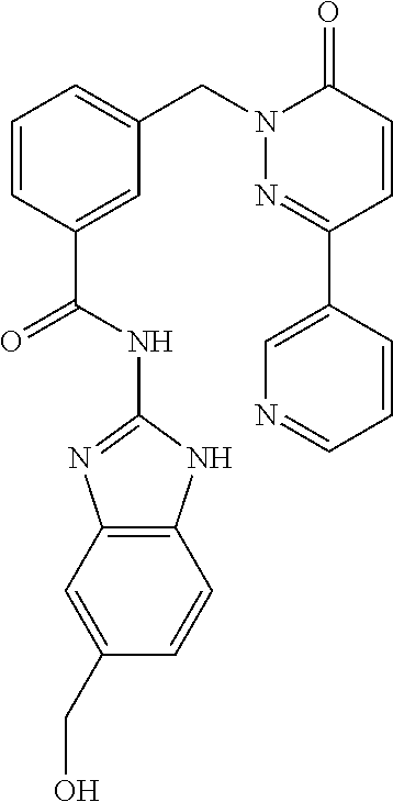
C1=C(C2=NN(CC3=CC=CC(C(NC4=NC5=C(N4)C=CC(CO)=C5)=O)=C3)C(=O)C=C2)C=CC=N1
